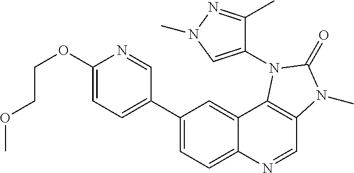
C1=C(OCCOC)N=CC(C2=CC=C3C(=C2)C2=C(C=N3)N(C)C(=O)N2C2=CN(C)N=C2C)=C1
